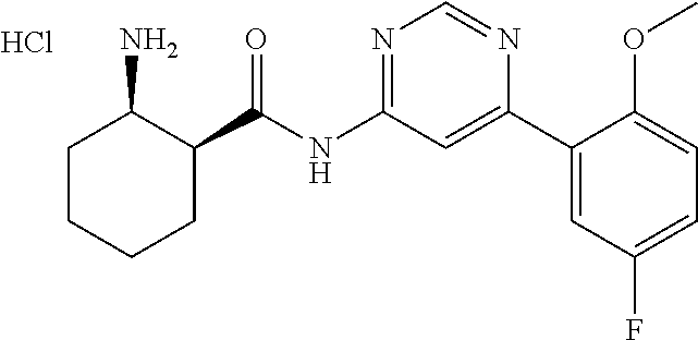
Cl.C1CCCC(C(NC2=NC=NC(C3=CC(F)=CC=C3OC)=C2)=O)C1N
